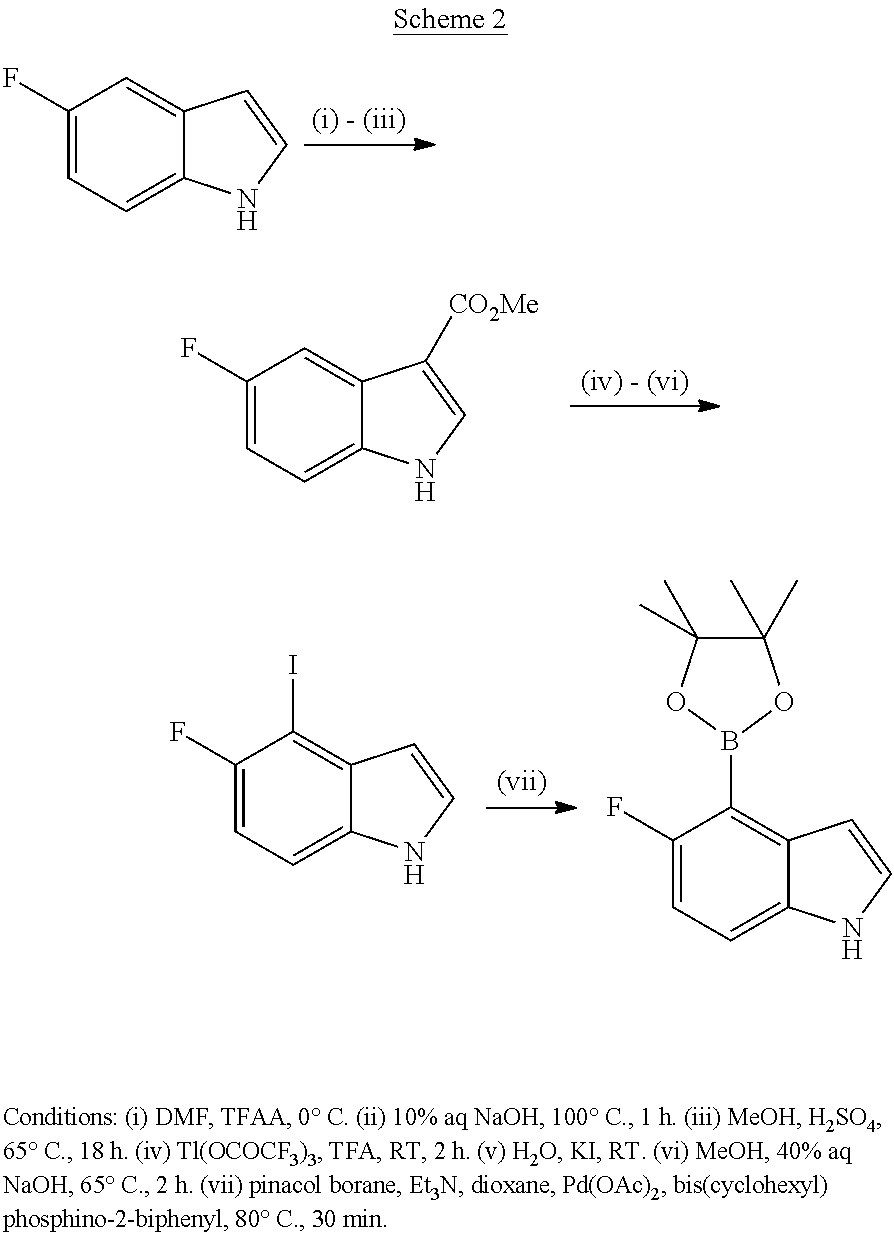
C1(F)=CC=C2C(=C1)C=CN2.C1(F)=CC=C2C(=C1)C([CO2Me])=CN2.C1(F)=CC=C2C(=C1I)C=CN2.C1(F)=CC=C2C(=C1B1OC(C)(C)C(C)(C)O1)C=CN2
